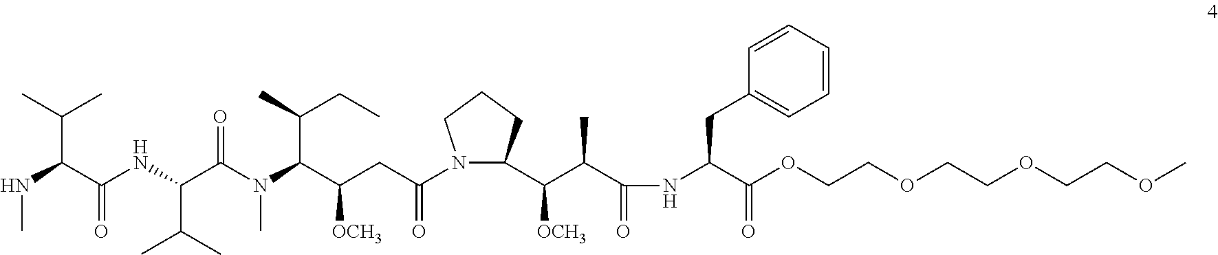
N(C(C(NC(C(N(C(C(CC(N1C(C(C(C(=O)NC(C(OCCOCCOCCOC)=O)CC2=CC=CC=C2)C)[OCH3])CCC1)=O)[OCH3])C(C)CC)C)=O)C(C)C)=O)C(C)C)C
